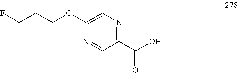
N1=CC(C(=O)O)=NC=C1OCCCF
